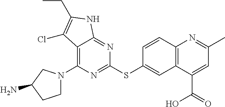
C12=C(N3CCC(N)C3)N=C(SC3=CC4=C(C=C3)N=C(C)C=C4C(=O)O)N=C1NC(CC)=C2Cl
